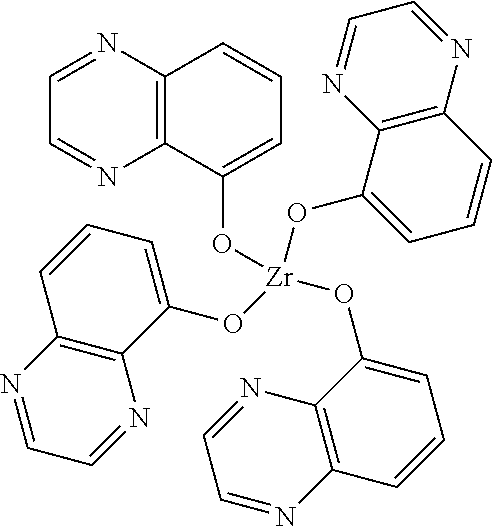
C12=C(N=CC=N1)C=CC=C2O[Zr](OC1=CC=CC2=C1N=CC=N2)(OC1=CC=CC2=C1N=CC=N2)OC1=CC=CC2=C1N=CC=N2
